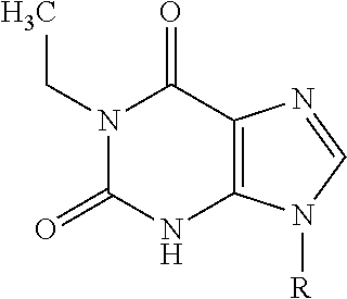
N1(CC)C(=O)NC2=C(C1=O)N=CN2[R]
